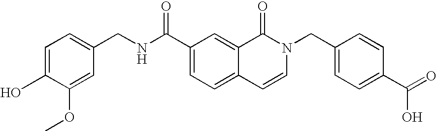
C1=C(O)C(OC)=CC(CNC(C2=CC=C3C(=C2)C(=O)N(CC2=CC=C(C(=O)O)C=C2)C=C3)=O)=C1
